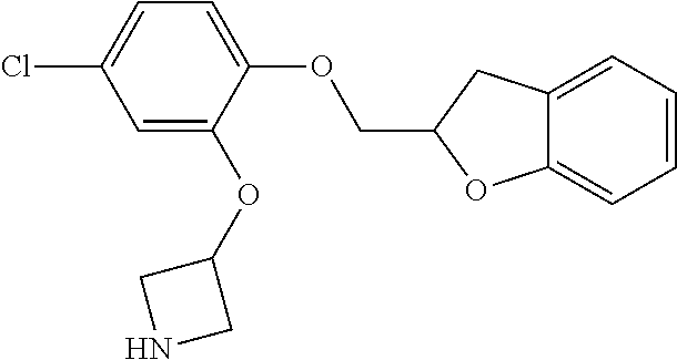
C1=C(OC2CNC2)C(OCC2OC3=CC=CC=C3C2)=CC=C1Cl
